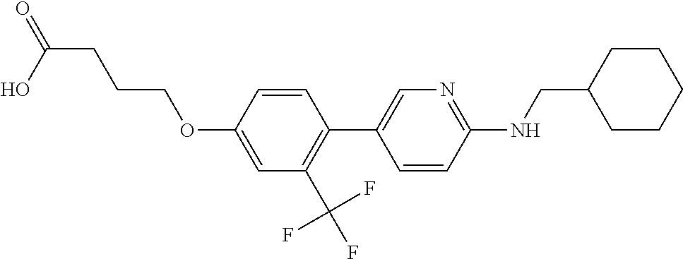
C1=CC(OCCCC(=O)O)=CC(C(F)(F)F)=C1C1=CN=C(NCC2CCCCC2)C=C1
